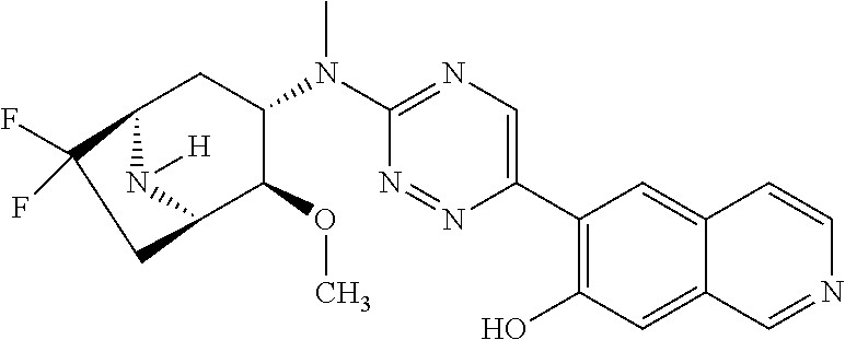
C12N([H])C(C(OC)C(N(C3=NC=C(C4=C(O)C=C5C(=C4)C=CN=C5)N=N3)C)C1)CC2(F)F
